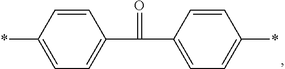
C1(*)=CC=C(C(C2=CC=C(*)C=C2)=O)C=C1
